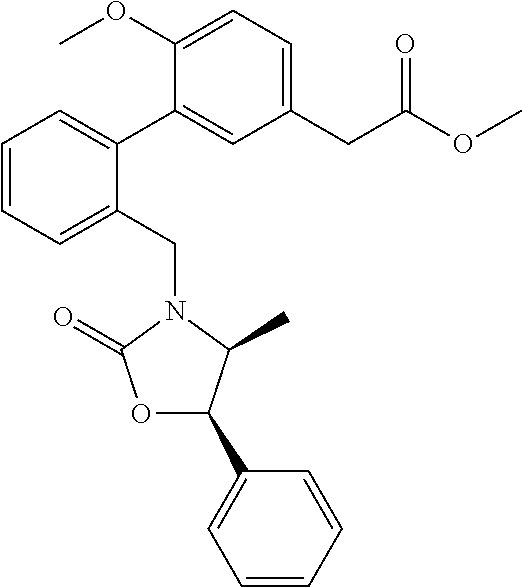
C1=CC=C(CN2C(C)C(C3=CC=CC=C3)OC2=O)C(C2=CC(CC(OC)=O)=CC=C2OC)=C1
